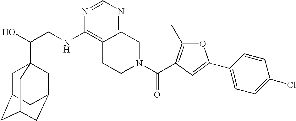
C(CNC1=C2C(=NC=N1)CN(C(=O)C1=C(C)OC(C3=CC=C(Cl)C=C3)=C1)CC2)(O)C12CC3CC(CC(C1)C3)C2
